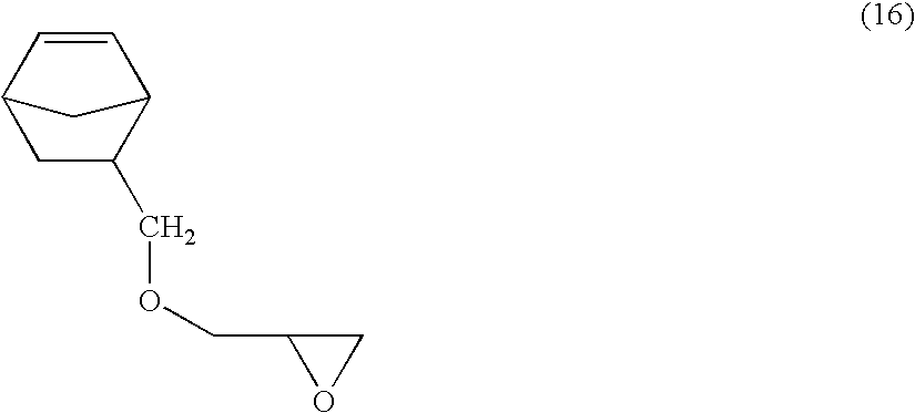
C1C(COCC2OC2)C2C=CC1C2
